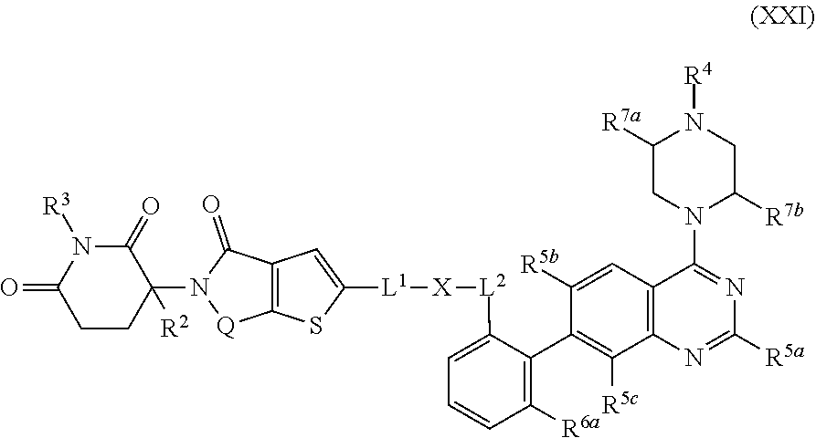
[L2]([X][L1]C1=CC2=C(S1)[Q]N(C1([R2])C(=O)N([R3])C(=O)CC1)C2=O)C1=CC=CC([R6a])=C1C1=C([R5c])C2=C(C=C1[R5b])C(N1C([R7b])CN([R4])C([R7a])C1)=NC([R5a])=N2
